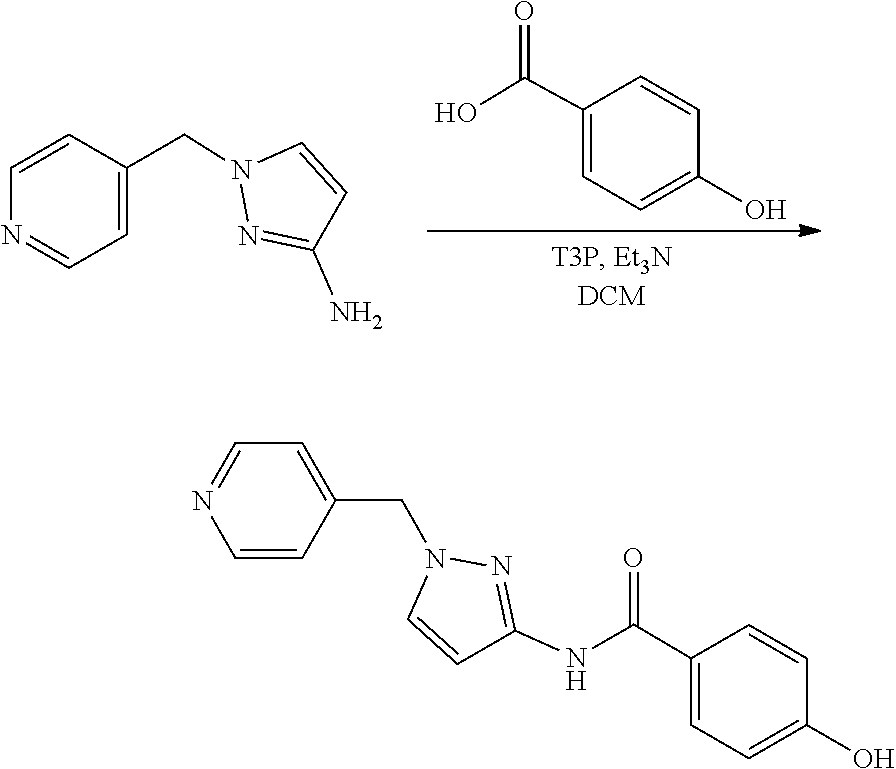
C1=CC(O)=CC=C1C(O)=O.N1(CC2=CC=NC=C2)N=C(N)C=C1.N1(CC2=CC=NC=C2)N=C(NC(C2=CC=C(O)C=C2)=O)C=C1
